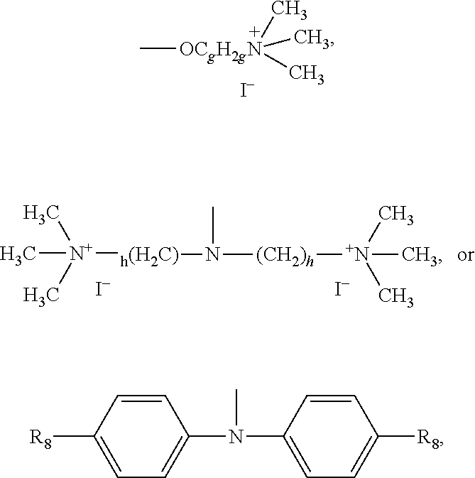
C[OCgH2gN](C)(C)C.[I-].C[N+](C)([h(H2C)]N(C)[(CH2)h][N+](C)(C)C)C.[I-].[I-].[R8]C1=CC=C(N(C)C2=CC=C([R8])C=C2)C=C1
